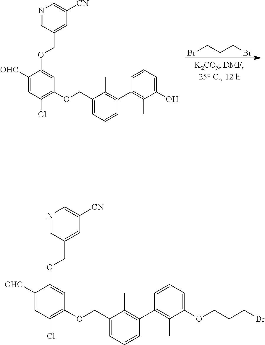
BrCCCBr.C1([OHC])=CC(Cl)=C(OCC2=CC=CC(C3=C(C)C(O)=CC=C3)=C2C)C=C1OCC1=CC([CN])=CN=C1.C1([OHC])=CC(Cl)=C(OCC2=CC=CC(C3=C(C)C(OCCCBr)=CC=C3)=C2C)C=C1OCC1=CC([CN])=CN=C1
